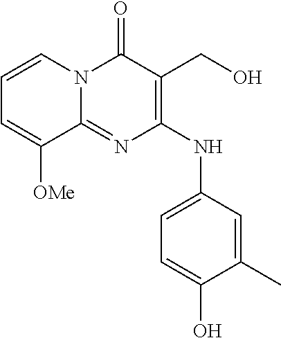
C1=C([OMe])C2=NC(NC3=CC=C(O)C(C)=C3)=C(CO)C(=O)N2C=C1
